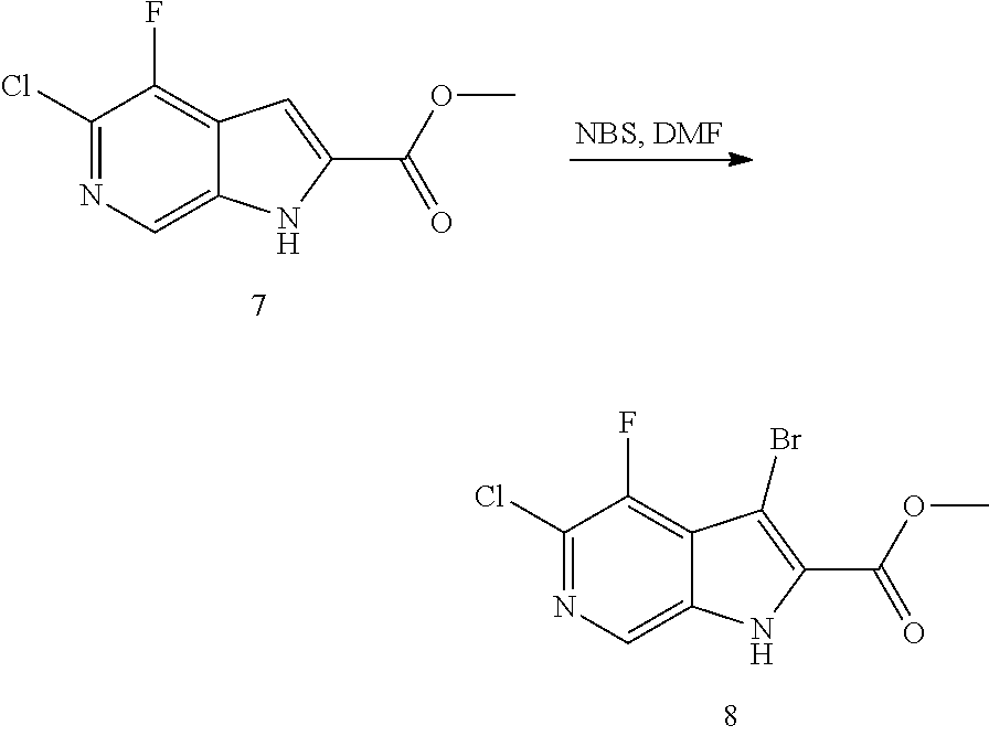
C1(Cl)=NC=C2C(=C1F)C(Br)=C(C(OC)=O)N2.C1(Cl)=NC=C2C(=C1F)C=C(C(OC)=O)N2
